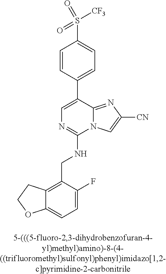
C12=CC=C(F)C(CNC3=NC=C(C4=CC=C(S([CF3])(=O)=O)C=C4)C4=NC([CN])=CN34)=C1CCO2
